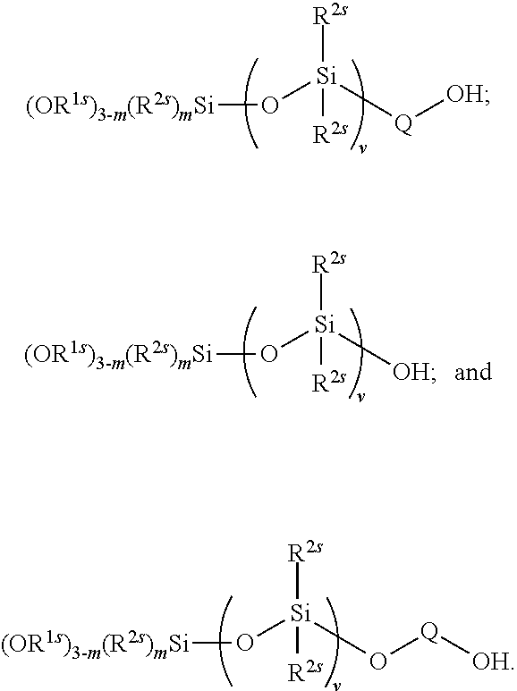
[(OR1s)3-m(R2s)mSi]O[Si]([Q][OH])([R2s])[R2s].[(OR1s)3-m(R2s)mSi]O[Si]([OH])([R2s])[R2s].[(OR1s)3-m(R2s)mSi]O[Si](O[Q][OH])([R2s])[R2s]
